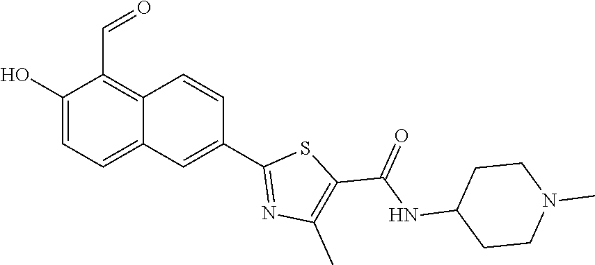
OC1=CC=C2C(=C1C=O)C=CC(C1=NC(C)=C(C(=O)NC3CCN(C)CC3)S1)=C2
